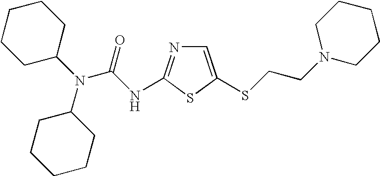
C1=C(SCCN2CCCCC2)SC(NC(N(C2CCCCC2)C2CCCCC2)=O)=N1
